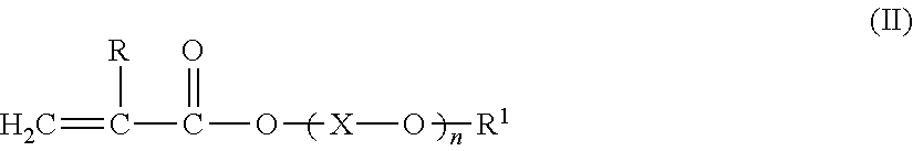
C=C([R])C(O[X]O[R1])=O
